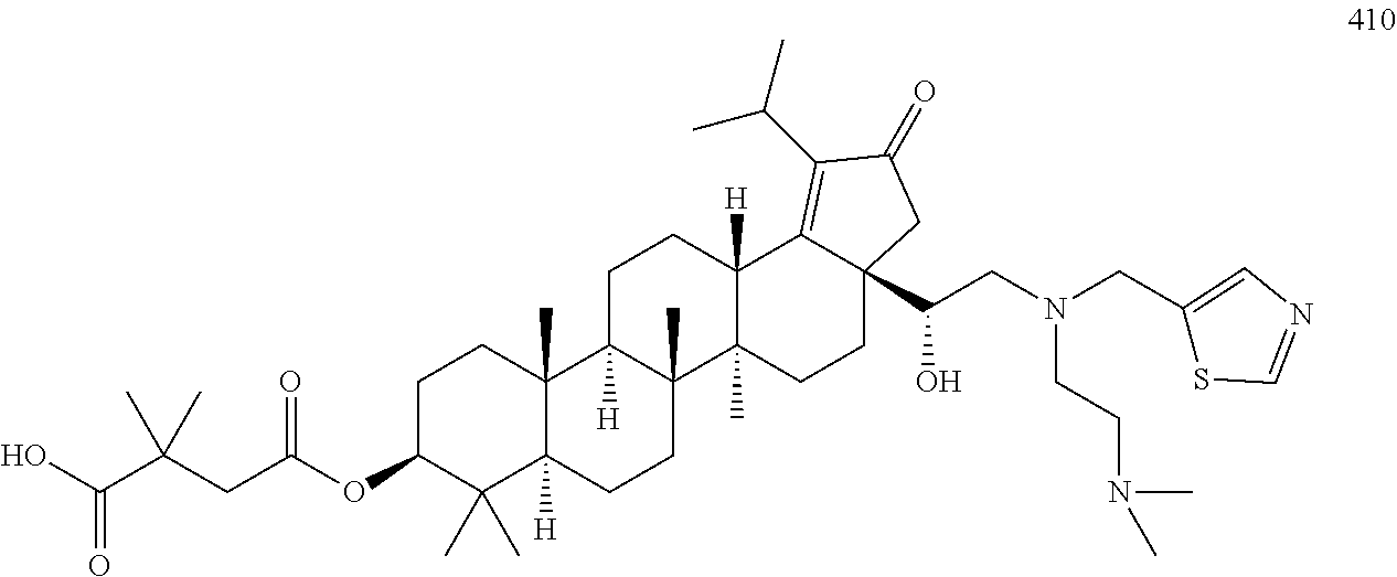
OC(C(CC(OC1CCC2(C)C([H])(C1(C)C)CCC1(C)C2([H])CCC2([H])C1(C)CCC1(C(CN(CC3=CN=CS3)CCN(C)C)O)C2=C(C(C)C)C(=O)C1)=O)(C)C)=O
